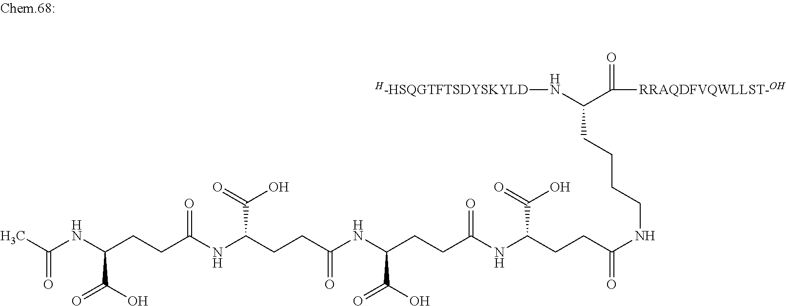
C(NC(CCC(NC(CCC(NC(CCC(NCCCCC(N[H-HSQGTFTSDYSKYLD])C(=O)[RRAQDFVQWLLST-OH])=O)C(=O)O)=O)C(O)=O)=O)C(=O)O)(CCC(NC(C)=O)C(O)=O)=O
